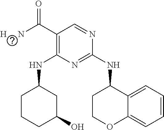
C1(NC2CCOC3=CC=CC=C23)=NC(NC2CCCC(O)C2)=C(C([H     N])=O)C=N1
